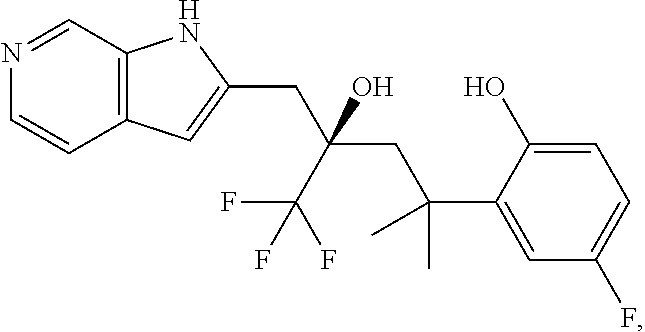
C1(C(C)(C)CC(C(F)(F)F)(CC2=CC3=C(C=NC=C3)N2)O)=CC(F)=CC=C1O
